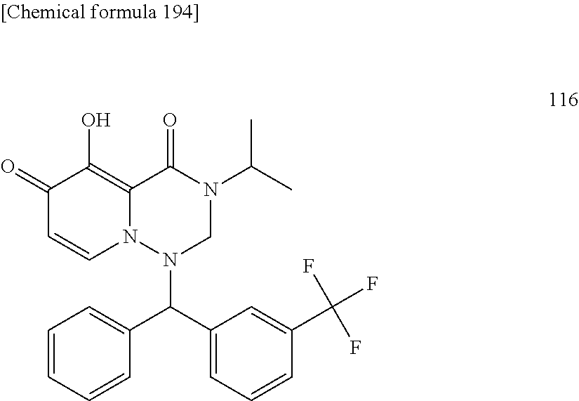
C1=CC=CC(C(C2=CC=CC(C(F)(F)F)=C2)N2N3C(=C(O)C(=O)C=C3)C(=O)N(C(C)C)C2)=C1
